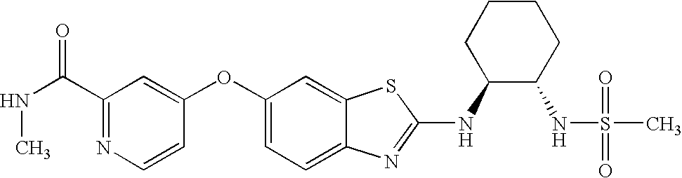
N1=C(C(NC)=O)C=C(OC2=CC=C3C(=C2)SC(NC2C(NS(C)(=O)=O)CCCC2)=N3)C=C1
